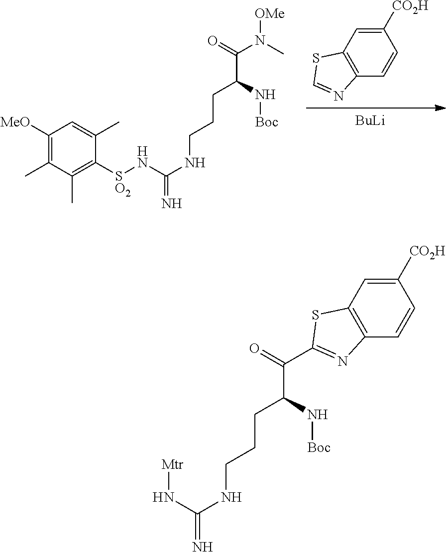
[BuLi].C1([CO2H])=CC2=C(C=C1)N=CS2.C1([MeO])=C(C)C(C)=C([SO2]NC(NCCCC(C(=O)N([OMe])C)N[Boc])=N)C(C)=C1.N(C(NCCCC(C(=O)C1=NC2=C(C=C([CO2H])C=C2)S1)N[Boc])=N)[Mtr]
